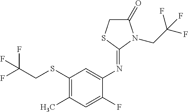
N(C1=CC(SCC(F)(F)F)=C(C)C=C1F)=C1N(CC(F)(F)F)C(=O)CS1
